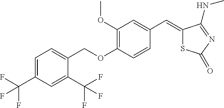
C1(OCC2=CC=C(C(F)(F)F)C=C2C(F)(F)F)=C(OC)C=C(C=C2SC(=O)N=C2NC)C=C1
